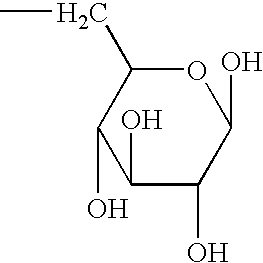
C1(O)C(O)C(O)OC(CC)C1O
